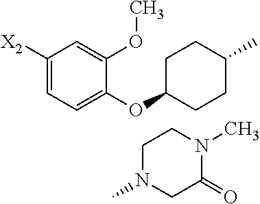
C1([X2])=CC=C(OC2CCC(C)CC2)C(OC)=C1.C1C(=O)N(C)CCN1C
